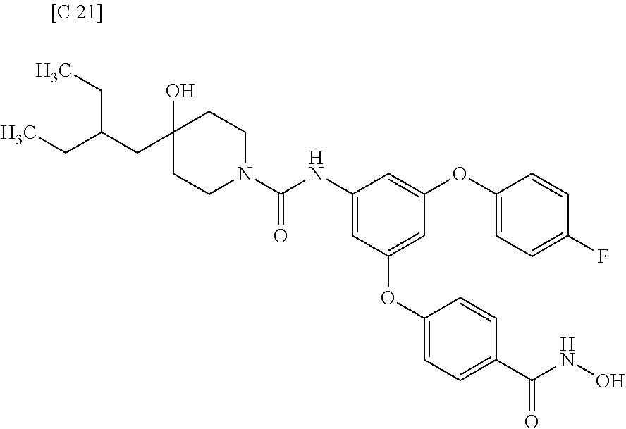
C1(O)(CC(CC)CC)CCN(C(NC2=CC(OC3=CC=C(C(=O)NO)C=C3)=CC(OC3=CC=C(F)C=C3)=C2)=O)CC1
